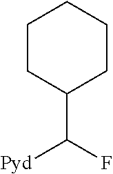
C1(C(F)[Pyd])CCCCC1
